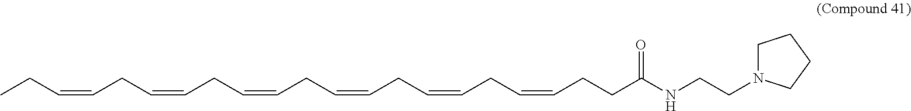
CCC=CCC=CCC=CCC=CCC=CCC=CCCC(NCCN1CCCC1)=O
